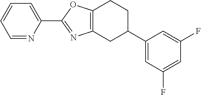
C12=C(CC(C3=CC(F)=CC(F)=C3)CC1)N=C(C1=CC=CC=N1)O2
